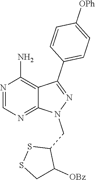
N1=CN=C2C(=C1N)C(C1=CC=C([OPh])C=C1)=NN2CC1SSCC1[OBz]
